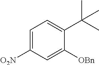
C1=C([O2N])C=C([OBn])C(C(C)(C)C)=C1
